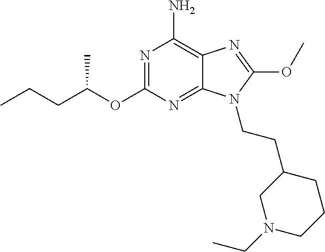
N1=C(OC(CCC)C)N=C2C(=C1N)N=C(OC)N2CCC1CN(CC)CCC1
